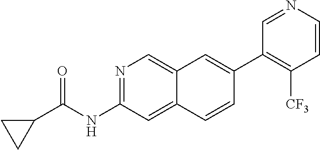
N1=C(NC(C2CC2)=O)C=C2C(=C1)C=C(C1=C([CF3])C=CN=C1)C=C2
